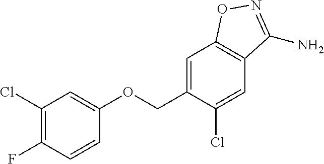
C1=C(COC2=CC(Cl)=C(F)C=C2)C(Cl)=CC2=C1ON=C2N
